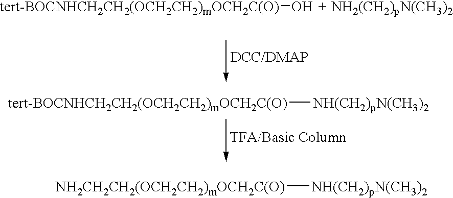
[tert-BOCNHCH2CH2(OCH2CH2)mOCH2C(O)]O.[tert-BOCNHCH2CH2(OCH2CH2)mOCH2C(O)][NH(CH2)pN(CH3)2].[NH2CH2CH2(OCH2CH2)mOCH2C(O)][NH(CH2)pN(CH3)2]
